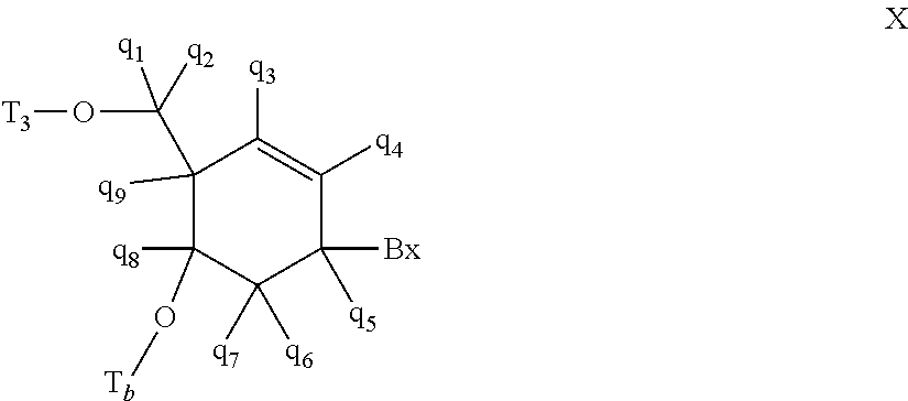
[T3]OC([q1])([q2])C1([q9])C([q3])=C([q4])C([Bx])([q5])C([q7])([q6])C1([q8])O[Tb]
